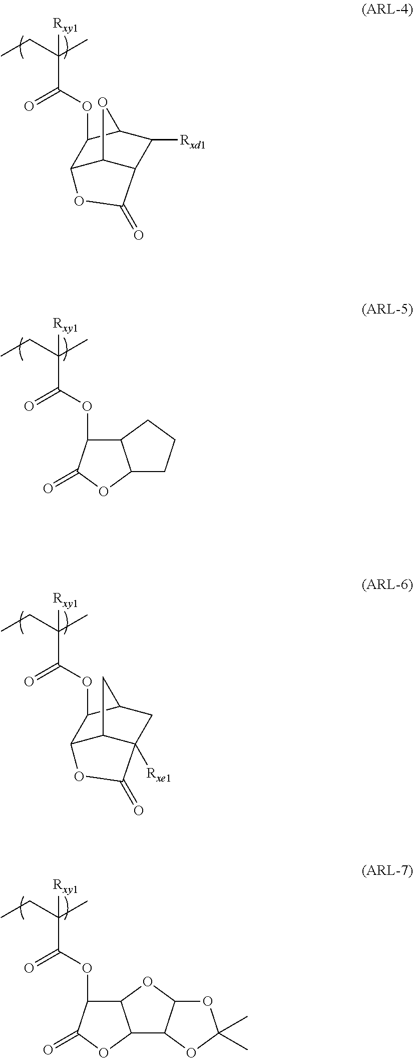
[Rxy1]C(CC)(C)C(OC1C2C3C(C([Rxd1])C1O3)C(=O)O2)=O.[Rxy1]C(CC)(C)C(OC1C2C(OC1=O)CCC2)=O.[Rxy1]C(CC)(C)C(OC1C2C3C([Rxe1])(CC1C3)C(=O)O2)=O.[Rxy1]C(CC)(C)C(OC1C2C(OC1=O)C1C(O2)OC(C)(C)O1)=O
